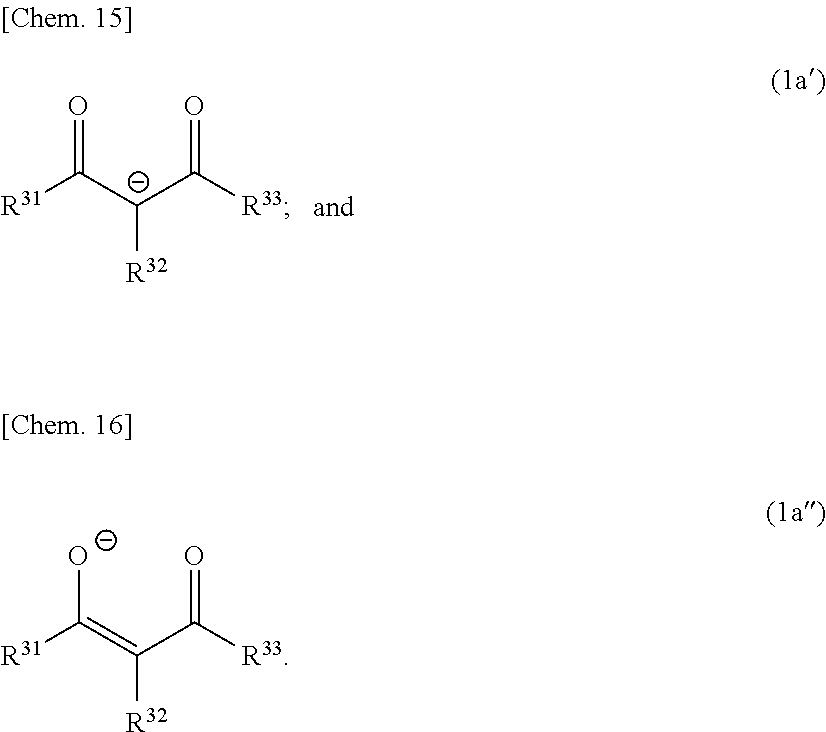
[R31]C([C-](C([R33])=O)[R32])=O.[R31]C(=C(C([R33])=O)[R32])[O-]
